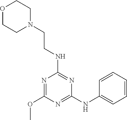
N1=C(NC2=CC=CC=C2)N=C(NCCN2CCOCC2)N=C1OC
